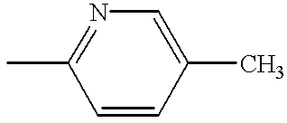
CC1=NC=C(C)C=C1
